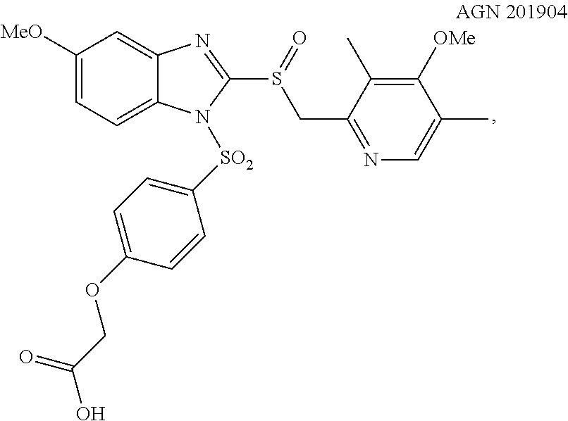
C1([OMe])=C(C)C(CS(C2=NC3=CC([MeO])=CC=C3N2[SO2]C2=CC=C(OCC(O)=O)C=C2)=O)=NC=C1C
